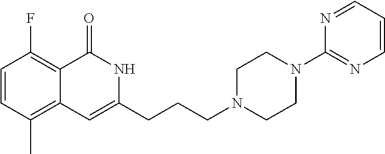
C1=CC(C)=C2C(=C1F)C(=O)NC(CCCN1CCN(C3=NC=CC=N3)CC1)=C2
